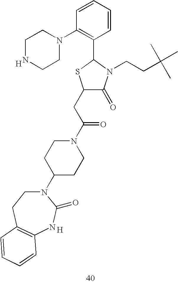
C1(CC(N2CCC(N3CCC4=C(NC3=O)C=CC=C4)CC2)=O)C(=O)N(CCC(C)(C)C)C(C2=C(N3CCNCC3)C=CC=C2)S1.[H].[H]
